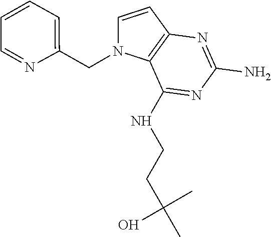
C1=CC2=C(N1CC1=CC=CC=N1)C(NCCC(C)(O)C)=NC(N)=N2
